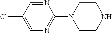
C1=C(Cl)C=NC(N2CCNCC2)=N1
